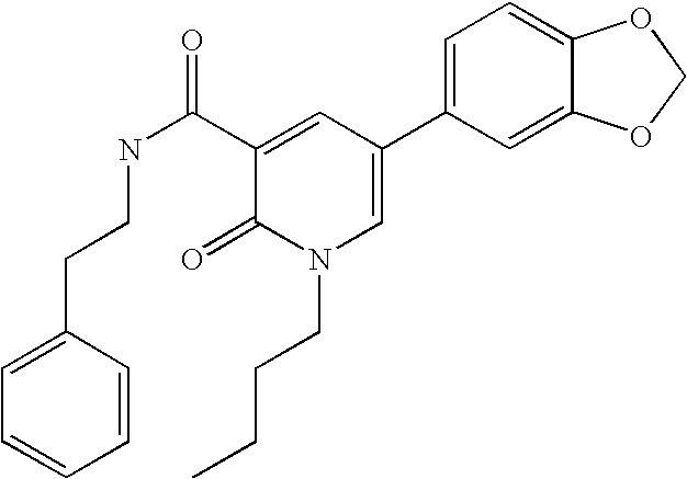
C1(CCNC(C2=CC(C3=CC=C4C(=C3)OCO4)=CN(CCCC)C2=O)=O)=CC=CC=C1
